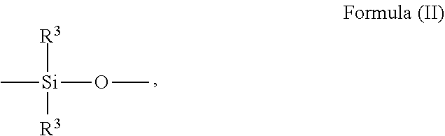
C[Si](OC)([R3])[R3]
